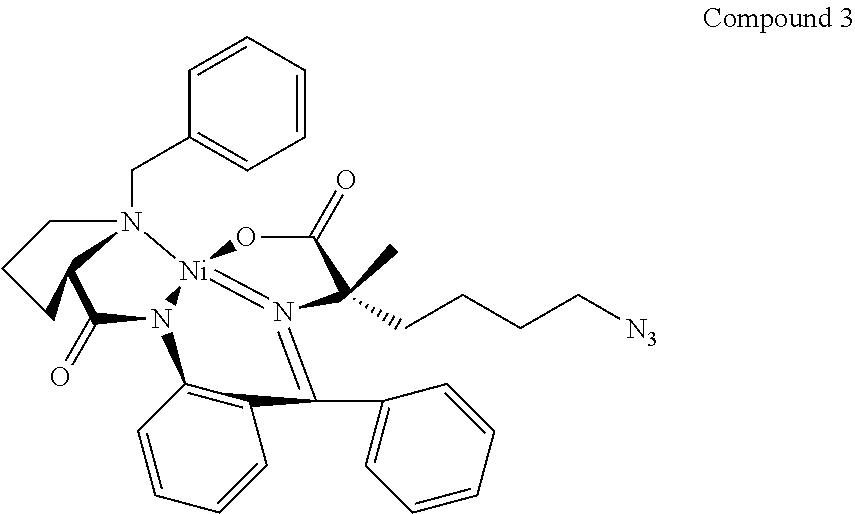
C1=CC=CC=C1CN12[Ni]34=N(=C(C5=CC=CC=C5)C5=C(C=CC=C5)N3C(=O)C1CCC2)C(C)(CCCC[N3])C(=O)O4
